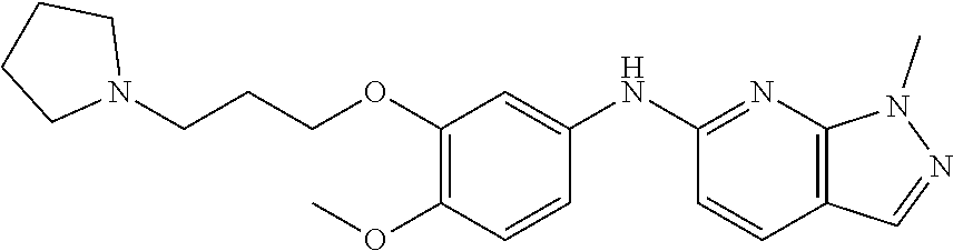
C12=C(C=CC(NC3=CC(OCCCN4CCCC4)=C(OC)C=C3)=N1)C=NN2C
